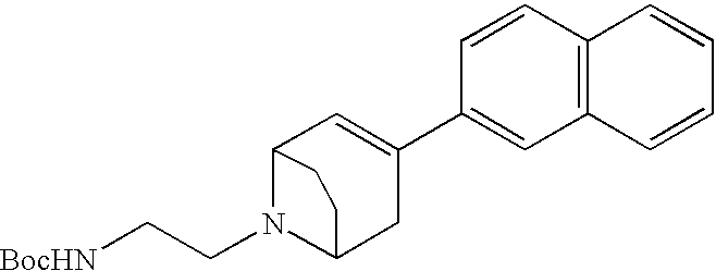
[BocHN]CCN1C2CC(C3=CC4=C(C=C3)C=CC=C4)=CC1CC2
